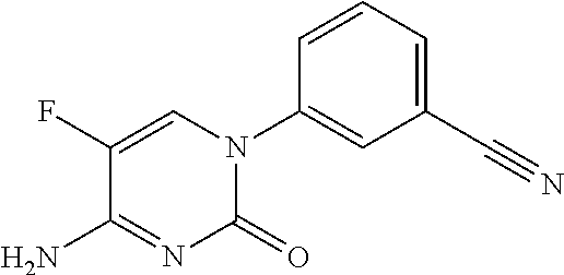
C1(C#N)=CC=CC(N2C(=O)N=C(N)C(F)=C2)=C1
